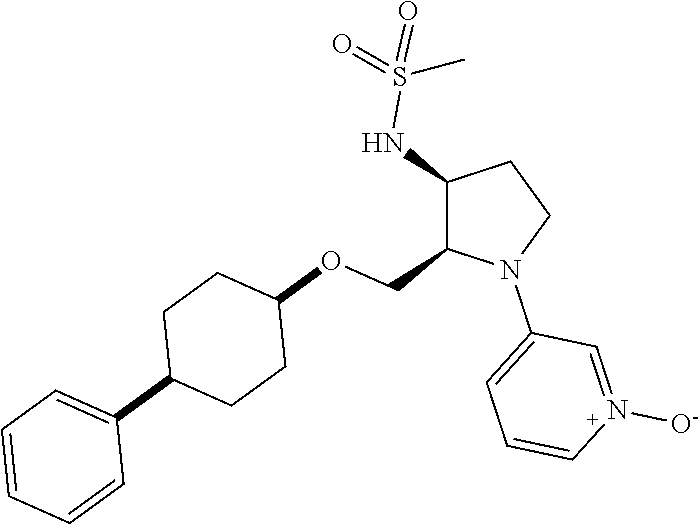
C1(NS(=O)(=O)C)C(COC2CCC(C3=CC=CC=C3)CC2)N(C2=CC=CN([O-])=C2)CC1
